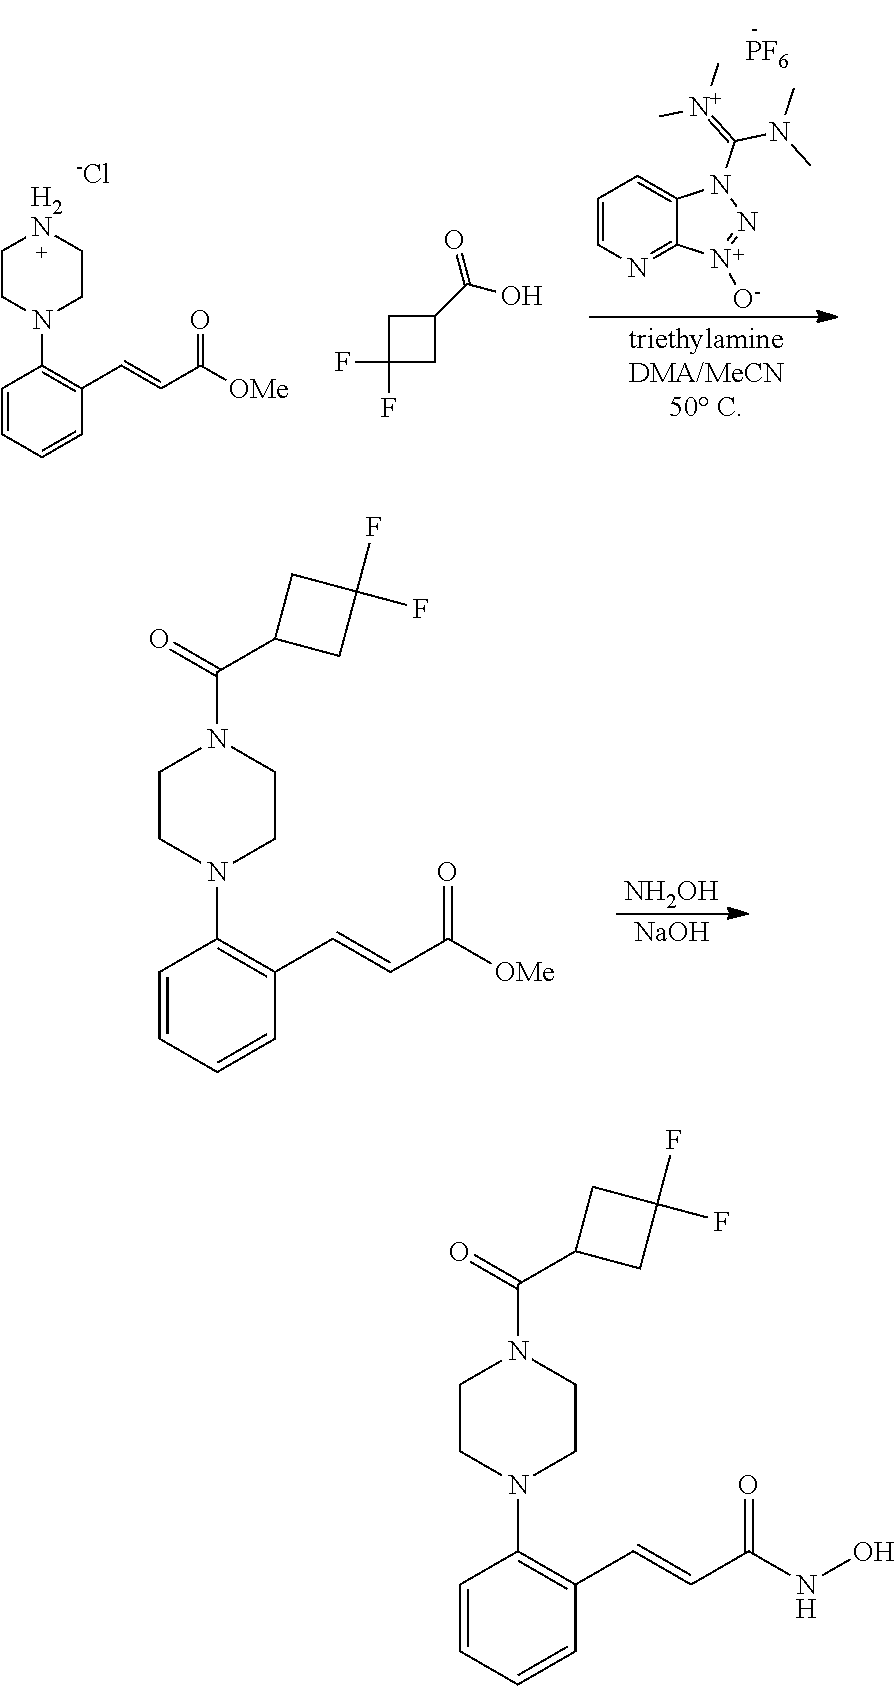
C1=CN=C2C(=C1)N(C(=[N+](C)C)N(C)C)N=N2[O-].C1=CC=CC(C=CC([OMe])=O)=C1N1CC[H2N]CC1.C1C(F)(F)CC1C(O)=O.[PF6].[-Cl].C1=CC=CC(C=CC([OMe])=O)=C1N1CCN(C(C2CC(F)(F)C2)=O)CC1.[NH2OH].[NaOH].C1=CC=CC(C=CC(NO)=O)=C1N1CCN(C(C2CC(F)(F)C2)=O)CC1
